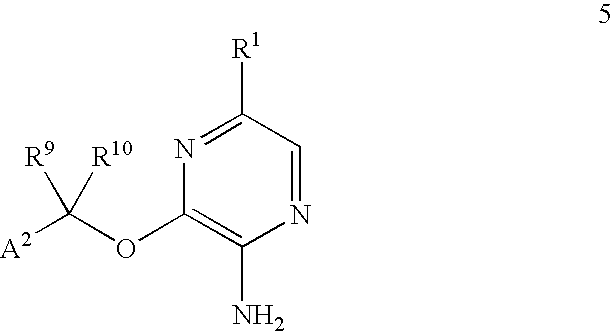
C1([R1])=NC(OC([A2])([R9])[R10])=C(N)N=C1
